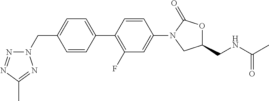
C(C1=CC=C(C2=C(F)C=C(N3C(=O)OC(CNC(C)=O)C3)C=C2)C=C1)N1N=NC(C)=N1
